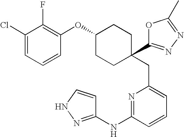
C1(Cl)=CC=CC(OC2CCC(C3=NN=C(C)O3)(CC3=CC=CC(NC4=NNC=C4)=N3)CC2)=C1F
